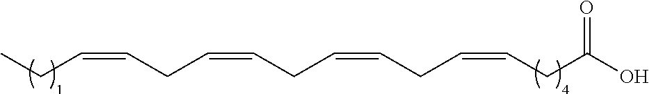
C(C=CCC=CCC=CCC(O)=O)C=CCC
